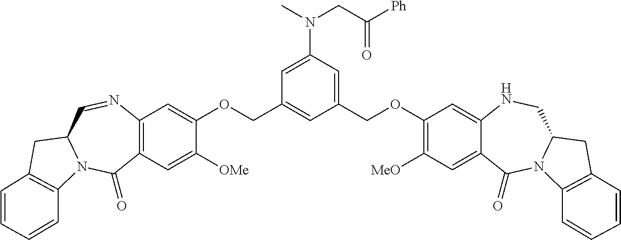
C12=C(C=C([OMe])C(OCC3=CC(COC4=C([MeO])C=C5C(=C4)NCC4N(C5=O)C5=C(C4)C=CC=C5)=CC(N(C)CC([Ph])=O)=C3)=C1)C(=O)N1C(C=N2)CC2=C1C=CC=C2
